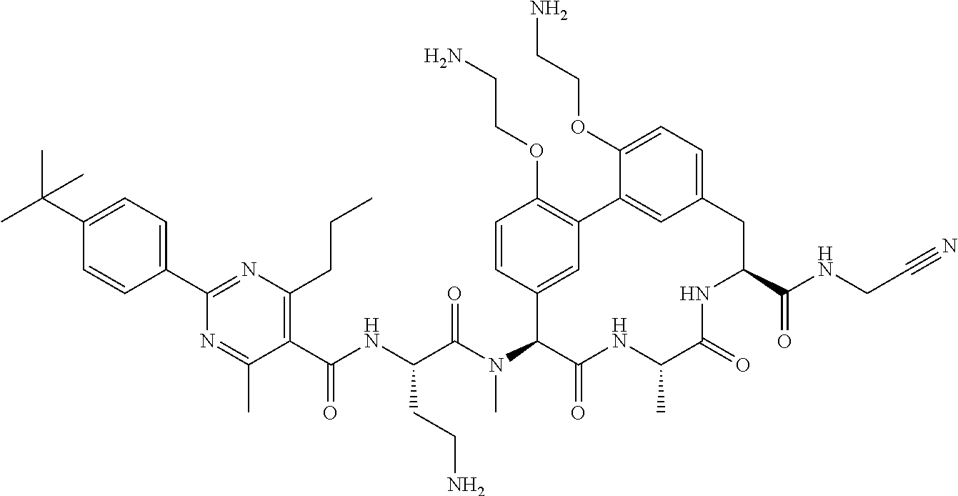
CC(C1=CC=C(C2=NC(CCC)=C(C(=O)NC(CCN)C(=O)N(C)C3C4=CC(=C(OCCN)C=C4)C4=CC(=CC=C4OCCN)CC(C(=O)NCC#N)NC(=O)C(C)NC3=O)C(C)=N2)C=C1)(C)C
